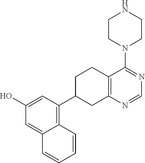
N1=CN=C(N2CCNCC2)C2=C1CC(C1=C3C=CC=CC3=CC(O)=C1)CC2
